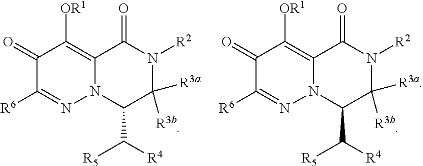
C1(=O)C([R6])=NN2C(=C1[OR1])C(=O)N([R2])C([R3a])([R3b])C2C([R4])[R5].C1(=O)C([R6])=NN2C(=C1[OR1])C(=O)N([R2])C([R3a])([R3b])C2C([R4])[R5]
